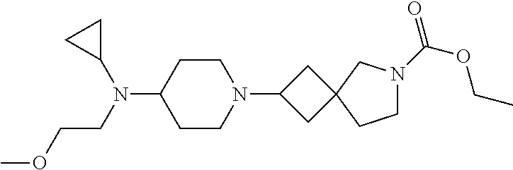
C1CC(N(CCOC)C2CC2)CCN1C1CC2(C1)CN(C(=O)OCC)CC2
